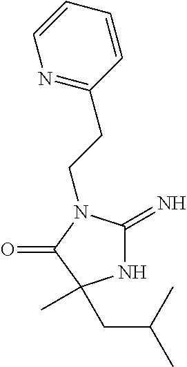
N1C(=N)N(CCC2=NC=CC=C2)C(=O)C1(C)CC(C)C
